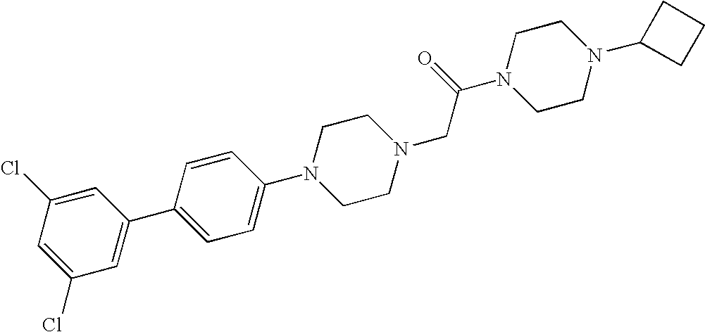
C1=C(Cl)C=C(C2=CC=C(N3CCN(CC(N4CCN(C5CCC5)CC4)=O)CC3)C=C2)C=C1Cl
